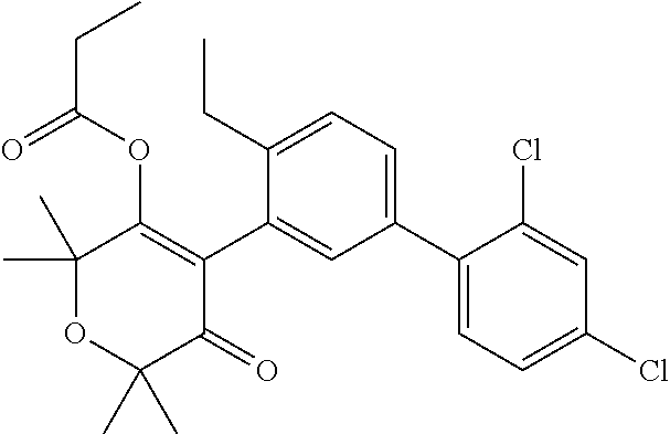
C1(C)(C)OC(C)(C)C(=O)C(C2=CC(C3=CC=C(Cl)C=C3Cl)=CC=C2CC)=C1OC(CC)=O
